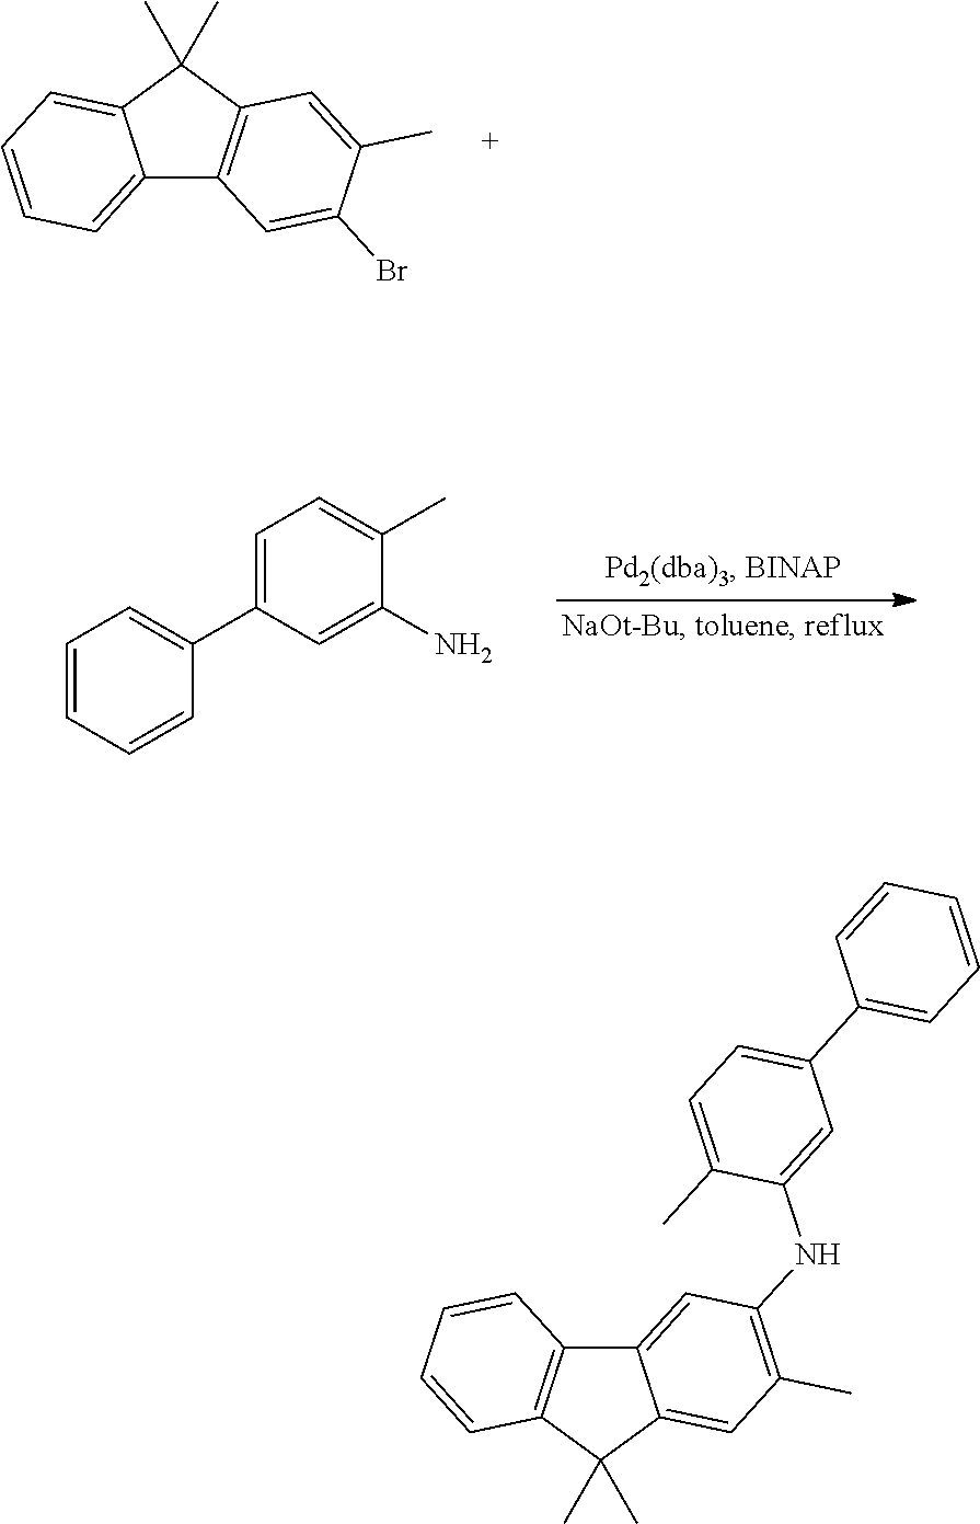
C12=CC=CC=C1C(C)(C)C1=C2C=C(Br)C(C)=C1.C1=CC=CC(C2=CC=C(C)C(N)=C2)=C1.C12=C(C(C)(C)C3=CC(C)=C(NC4=CC(C5=CC=CC=C5)=CC=C4C)C=C13)C=CC=C2
